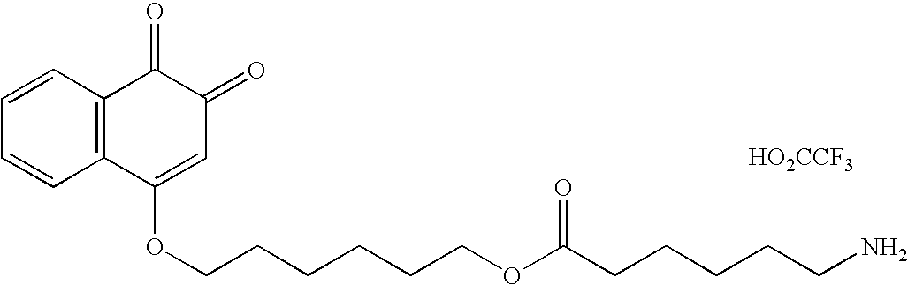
C1=CC=CC2=C1C(=O)C(=O)C=C2OCCCCCCOC(CCCCCN)=O.[HO2CCF3]
